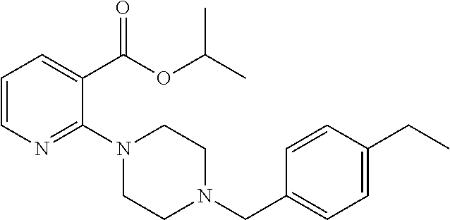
C1=CN=C(N2CCN(CC3=CC=C(CC)C=C3)CC2)C(C(OC(C)C)=O)=C1
